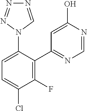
C1(C2=C(F)C(Cl)=CC=C2N2C=NN=N2)=NC=NC(O)=C1
